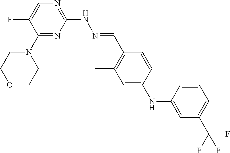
C1(N2CCOCC2)=NC(NN=CC2=C(C)C=C(NC3=CC(C(F)(F)F)=CC=C3)C=C2)=NC=C1F
